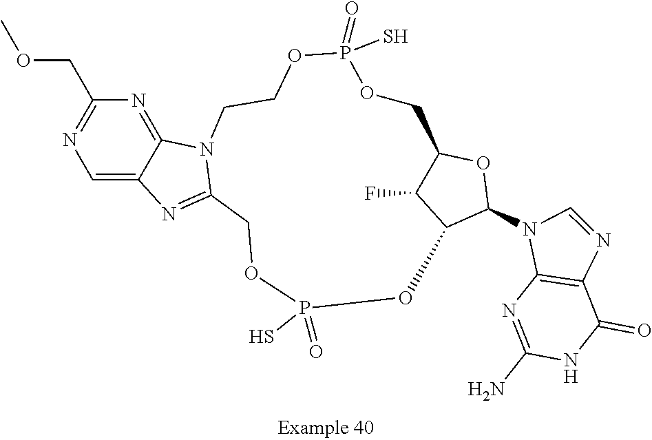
C1(=O)C2=C(N(C3OC4COP(=O)(S)OCCN5C6=NC(COC)=NC=C6N=C5COP(=O)(S)OC3C4F)C=N2)N=C(N)N1
